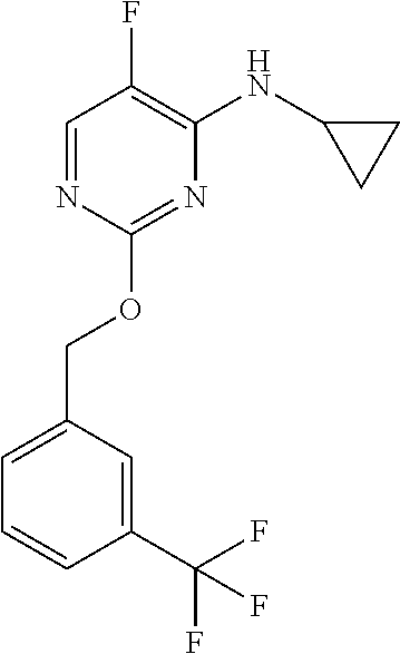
C1=C(COC2=NC(NC3CC3)=C(F)C=N2)C=C(C(F)(F)F)C=C1
